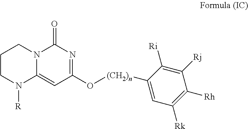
C1CN([R])C2=CC(O[(CH2)n]C3=CC([Rk])=C([Rh])C([Rj])=C3[Ri])=NC(=O)N2C1
